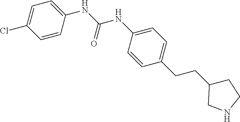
C1=C(NC(NC2=CC=C(CCC3CCNC3)C=C2)=O)C=CC(Cl)=C1
